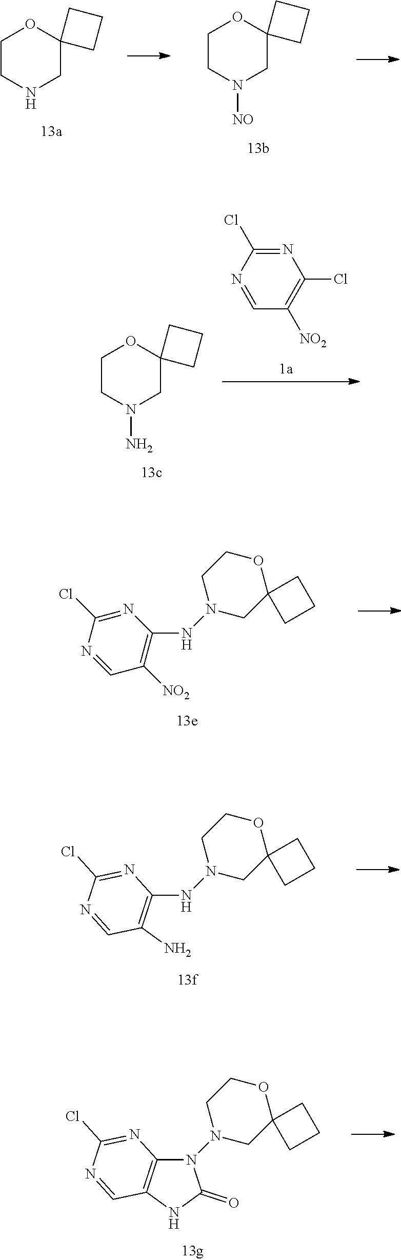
C1CN([NO])CC2(O1)CCC2.C1CNCC2(O1)CCC2.C1=NC(Cl)=NC(Cl)=C1[NO2].C1CN(N)CC2(O1)CCC2.N1(NC2=C([NO2])C=NC(Cl)=N2)CC2(OCC1)CCC2.N(C1=C(N)C=NC(Cl)=N1)N1CC2(OCC1)CCC2.N1(N2CC3(OCC2)CCC3)C2=C(C=NC(Cl)=N2)NC1=O
